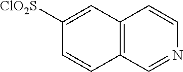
C1=C([ClO2S])C=CC2=C1C=CN=C2
